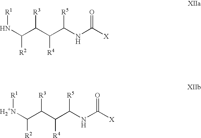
[R1]NC([R2])C(C(C(NC([X])=O)[R5])[R4])[R3].[R1][H2+N]C([R2])C(C(C(NC([X])=O)[R5])[R4])[R3]
